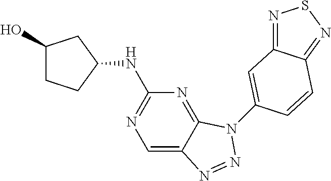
C1=C2C(=NC(NC3CC(O)CC3)=N1)N(C1=CC3=NSN=C3C=C1)N=N2
